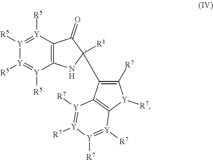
[Y]1([R5])=[Y]([R5])C2=C([Y]([R5])=[Y]1[R5])NC([R1])(C1=C([R7])[Y]([R7])C3=C1[Y]([R7])=[Y]([R7])[Y]([R7])=[Y]3[R7])C2=O
